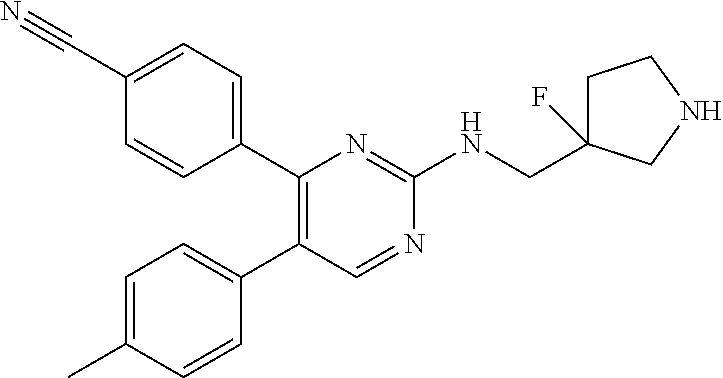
C1(C2=C(C3=CC=C(C)C=C3)C=NC(NCC3(F)CCNC3)=N2)=CC=C(C#N)C=C1
